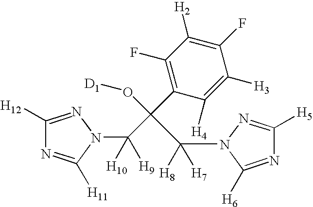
C1([H12])=NN(C([H9])([H10])C(C2=C(F)C([H2])=C(F)C([H3])=C2[H4])(O[D1])C(N2C([H6])=NC([H5])=N2)([H8])[H7])C([H11])=N1
